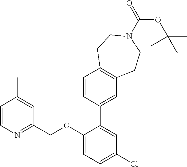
C1=CN=C(COC2=CC=C(Cl)C=C2C2=CC3=C(C=C2)CCN(C(=O)OC(C)(C)C)CC3)C=C1C
